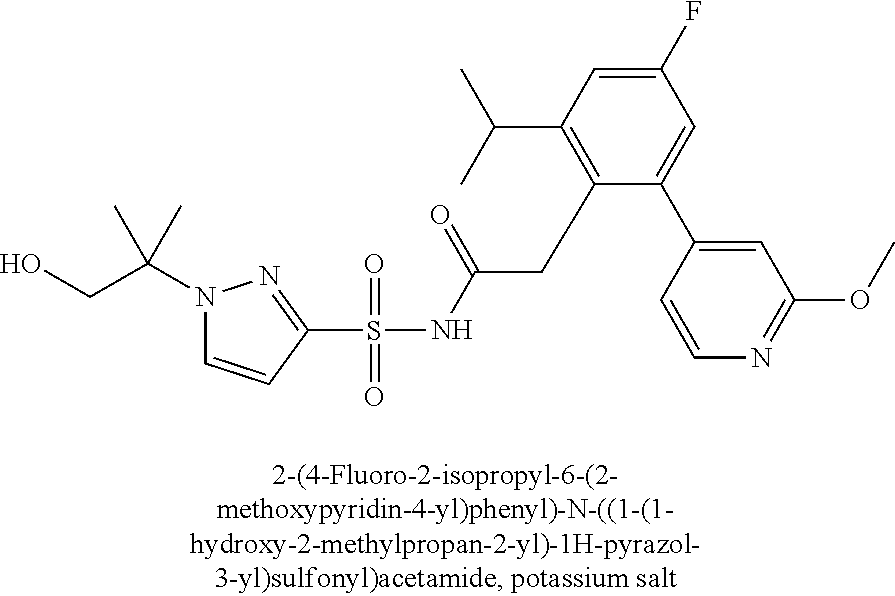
S(NC(CC1=C(C(C)C)C=C(F)C=C1C1=CC(OC)=NC=C1)=O)(=O)(=O)C1=NN(C(C)(CO)C)C=C1
